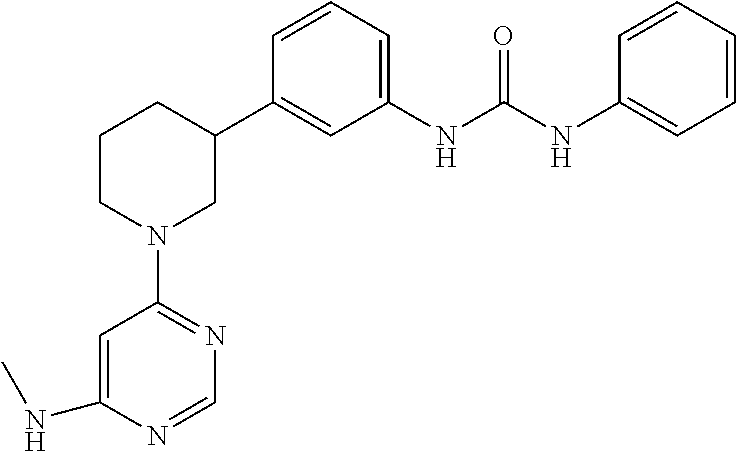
N1=C(N2CC(C3=CC(NC(NC4=CC=CC=C4)=O)=CC=C3)CCC2)C=C(NC)N=C1
